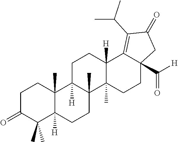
C1C(=O)C(C)(C)C2([H])C(C)(C1)C1([H])C(C)(CC2)C2(C)C([H])(CC1)C1=C(C(C)C)C(=O)CC1(C([H])=O)CC2
